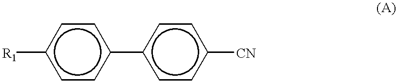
[R1]c1ccc(-c2ccc([CN])cc2)cc1
